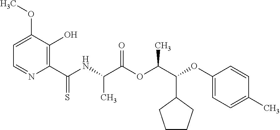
C1=C(OC)C(O)=C(C(NC(C(OC(C(OC2=CC=C(C)C=C2)C2CCCC2)C)=O)C)=S)N=C1
